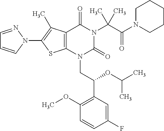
C12=C(C(C)=C(N3C=CC=N3)S1)C(=O)N(C(C(=O)N1CCCCC1)(C)C)C(=O)N2CC(C1=C(OC)C=CC(F)=C1)OC(C)C
